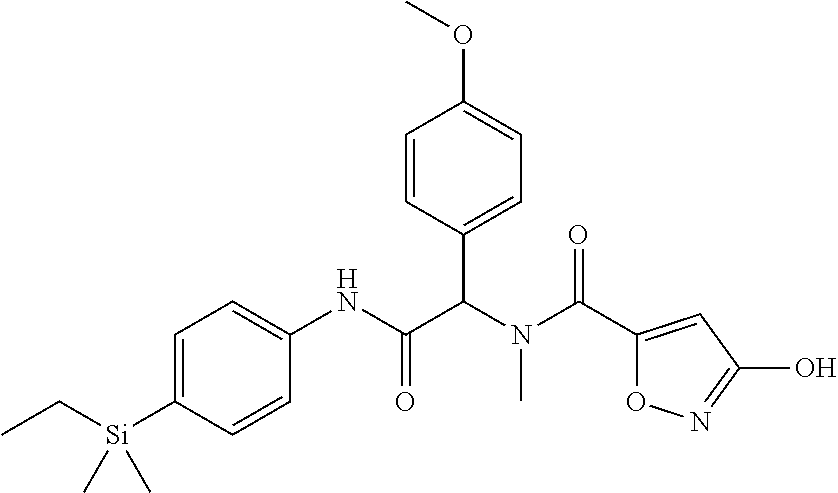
C1=C([Si](C)(C)CC)C=CC(NC(C(N(C(=O)C2=CC(O)=NO2)C)C2=CC=C(OC)C=C2)=O)=C1
